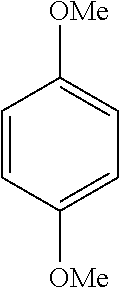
C1=CC([OMe])=CC=C1[OMe]
